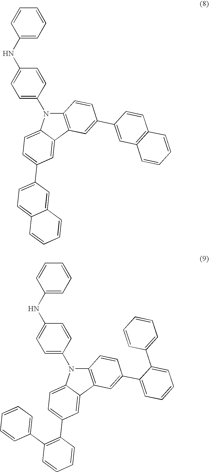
C1=CC(NC2=CC=C(N3C4=C(C5=CC(C6=CC=C7C(=C6)C=CC=C7)=CC=C35)C=C(C3=CC5=C(C=C3)C=CC=C5)C=C4)C=C2)=CC=C1.C1=CC(NC2=CC=C(N3C4=C(C5=CC(C6=C(C7=CC=CC=C7)C=CC=C6)=CC=C35)C=C(C3=CC=CC=C3C3=CC=CC=C3)C=C4)C=C2)=CC=C1
